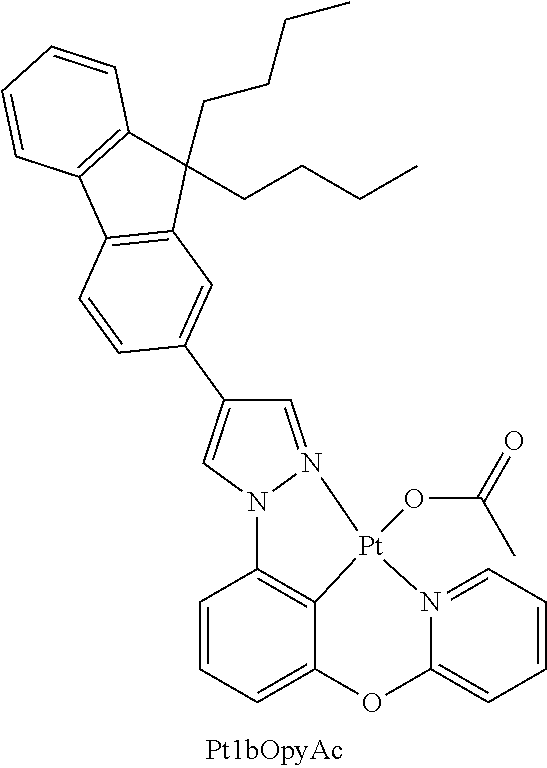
C1=CC=C2C3=C1N1N(=CC(C4=CC5=C(C=C4)C4=C(C5(CCCC)CCCC)C=CC=C4)=C1)[Pt]3(OC(=O)C)N1=CC=CC=C1O2
